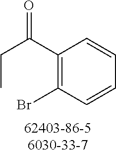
C1(C(CC)=O)=C(Br)C=CC=C1
